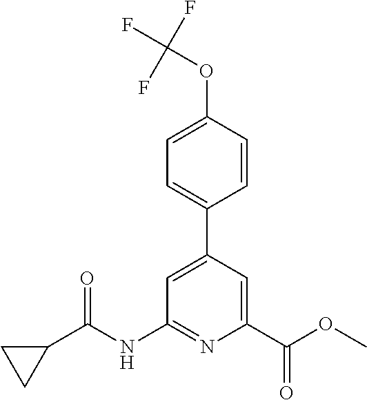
C1=C(C2=CC=C(OC(F)(F)F)C=C2)C=C(C(OC)=O)N=C1NC(C1CC1)=O
